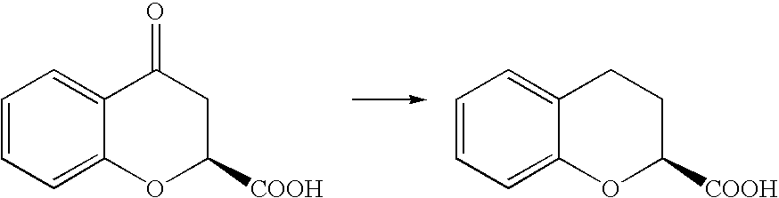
C1=CC=C2C(=C1)C(=O)CC([COOH])O2.C1=CC=C2C(=C1)CCC([COOH])O2
